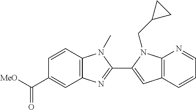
C12=C(C=CC=N1)C=C(C1=NC3=C(N1C)C=CC(C([MeO])=O)=C3)N2CC1CC1
